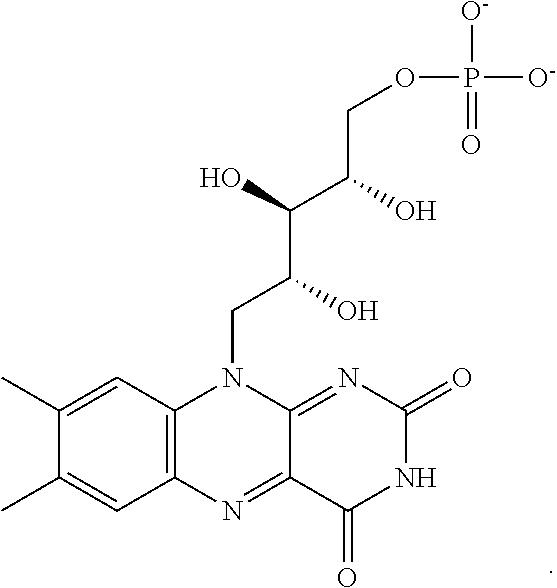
C1(C)=CC2=C(C=C1C)N=C1C(=NC(=O)NC1=O)N2CC(C(C(COP(=O)([O-])[O-])O)O)O
